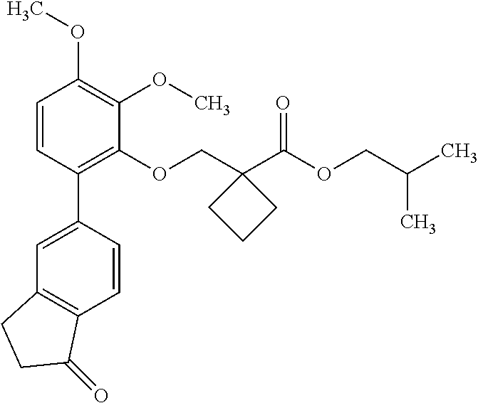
C1=CC(C2=CC3=C(C=C2)C(=O)CC3)=C(OCC2(C(OCC(C)C)=O)CCC2)C(OC)=C1OC
